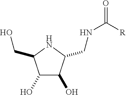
C1(O)C(O)C(CNC(=O)[R])NC1CO
